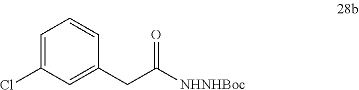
ClC1=CC=CC(CC([NHNHBoc])=O)=C1
